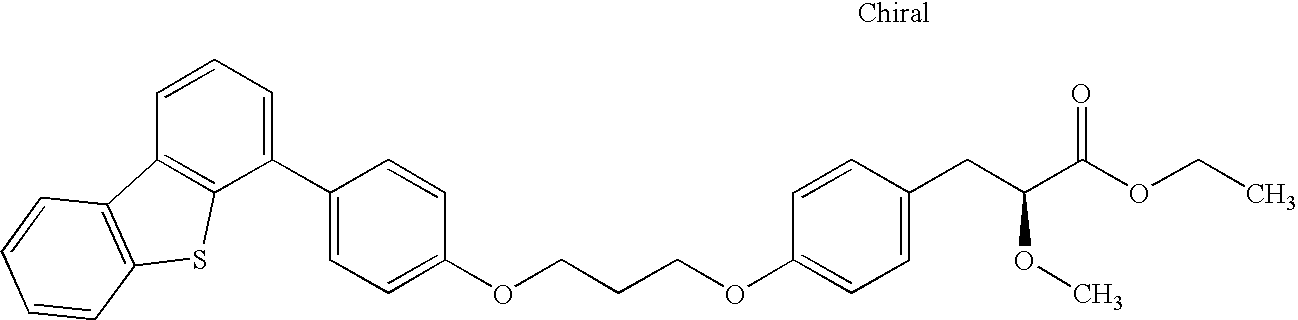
O(C1=CC=C(CC(C(OCC)=O)OC)C=C1)CCCOC1=CC=C(C2=CC=CC3=C2SC2=C3C=CC=C2)C=C1
